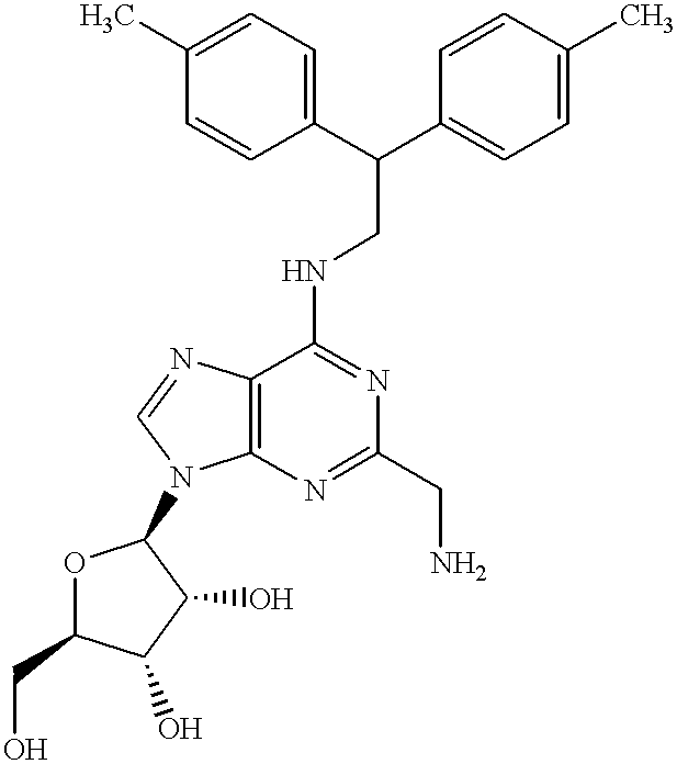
O1C(CO)C(O)C(O)C1N1C2=C(N=C1)C(NCC(C1=CC=C(C)C=C1)C1=CC=C(C)C=C1)=NC(CN)=N2
